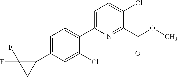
C1=C(C2C(F)(F)C2)C=C(Cl)C(C2=CC=C(Cl)C(C(OC)=O)=N2)=C1
